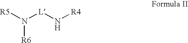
[R5]N([L]N[R4])[R6]
